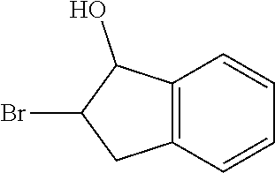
C12=C(C=CC=C1)CC(Br)C2O
